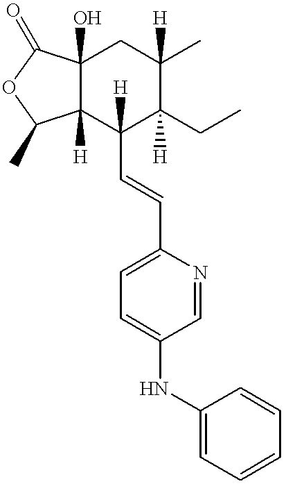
C12(O)C([H])(C(C=CC3=CC=C(NC4=CC=CC=C4)C=N3)([H])C(CC)([H])C(C)([H])C1)C(C)OC2=O
